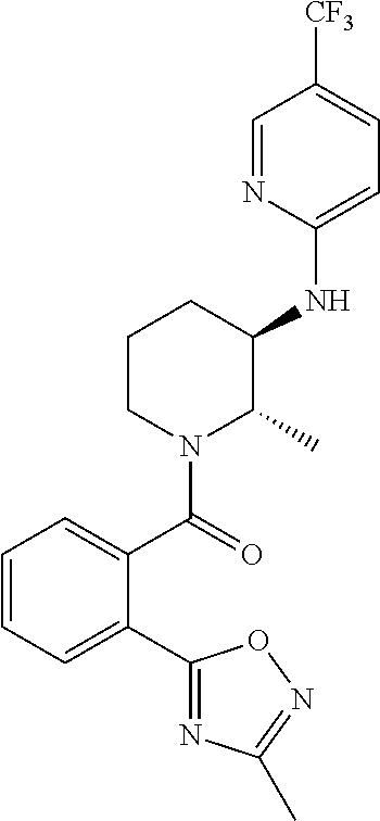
C1=CC=C(C2=NC(C)=NO2)C(C(=O)N2C(C)C(NC3=CC=C([CF3])C=N3)CCC2)=C1
